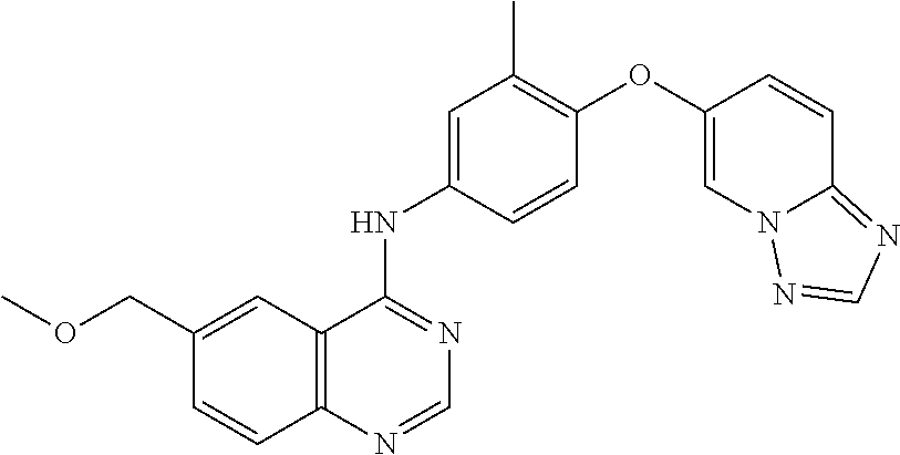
C(C1=CC2=C(C=C1)N=CN=C2NC1=CC(C)=C(OC2=CN3C(=NC=N3)C=C2)C=C1)OC
